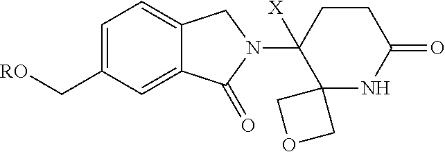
C1=C(C[RO])C=C2C(=C1)CN(C1([X])C3(NC(=O)CC1)COC3)C2=O
